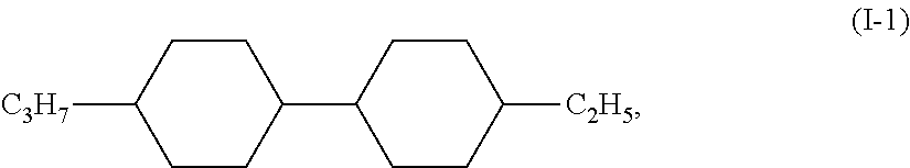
[C3H7]C1CCC(C2CCC([C2H5])CC2)CC1
